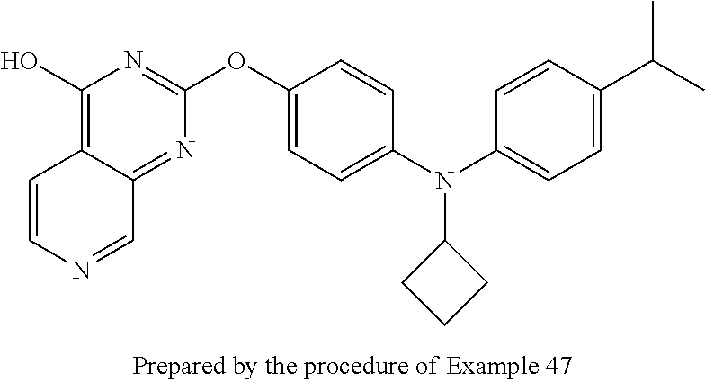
C12=C(O)N=C(OC3=CC=C(N(C4=CC=C(C(C)C)C=C4)C4CCC4)C=C3)N=C1C=NC=C2
